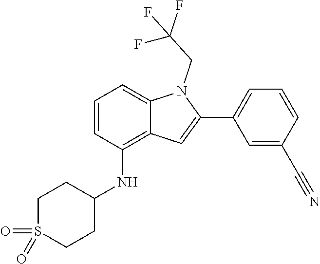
O=S1(=O)CCC(NC2=C3C(=CC=C2)N(CC(F)(F)F)C(C2=CC=CC(C#N)=C2)=C3)CC1
